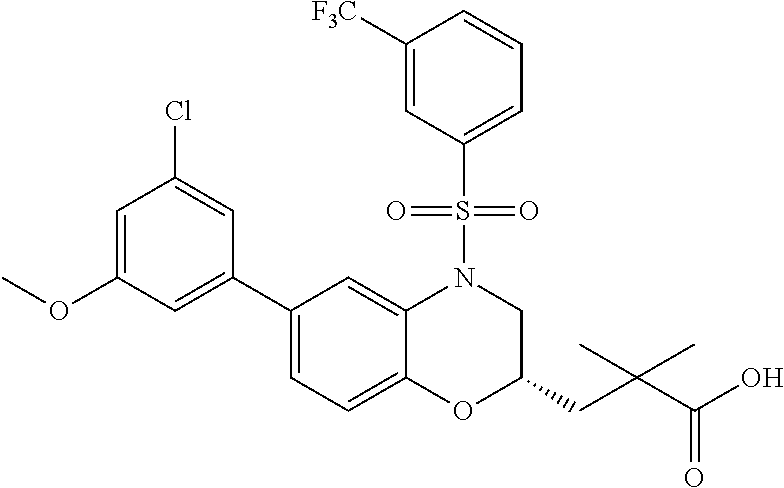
C1(C2=CC(OC)=CC(Cl)=C2)=CC=C2C(=C1)N(S(C1=CC=CC([F3C])=C1)(=O)=O)CC(CC(C(O)=O)(C)C)O2
